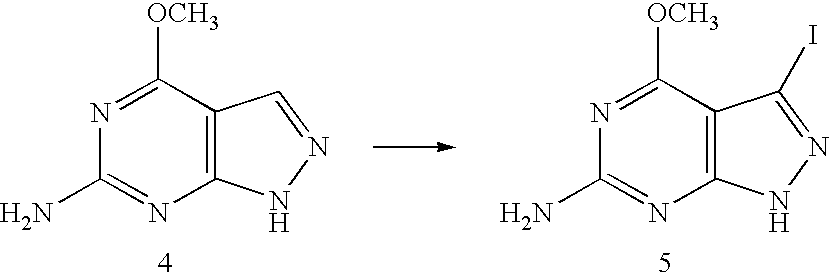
N1=C([OCH3])C2=C(N=C1N)NN=C2I.N1=C([OCH3])C2=C(N=C1N)NN=C2
